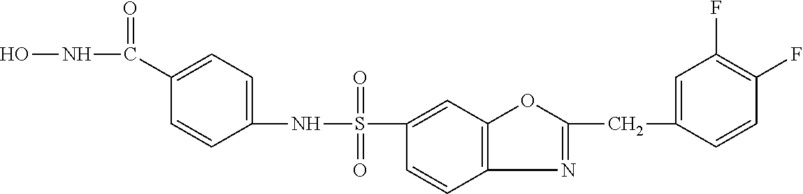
C1(S(NC2=CC=C(C(NO)=O)C=C2)(=O)=O)=CC2=C(C=C1)N=C(CC1=CC(F)=C(F)C=C1)O2
